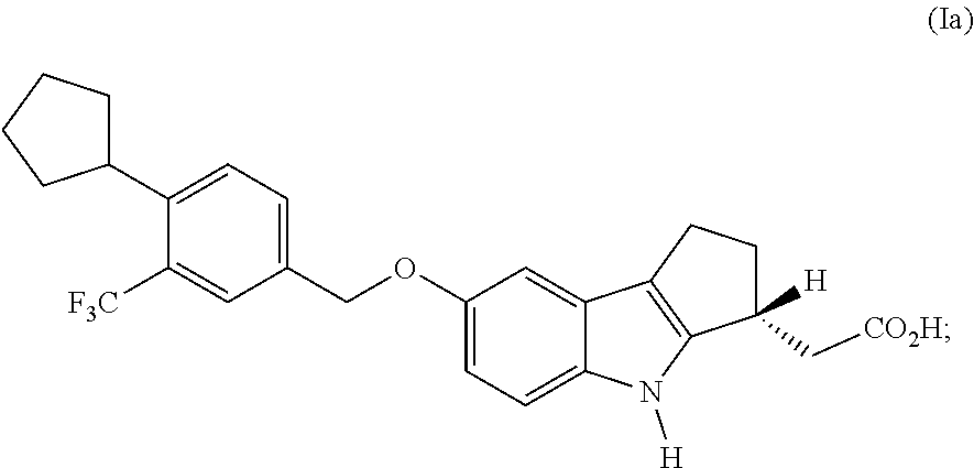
C1(COC2=CC=C3C(=C2)C2=C(N3[H])C(C[CO2H])([H])CC2)=CC=C(C2CCCC2)C([F3C])=C1
